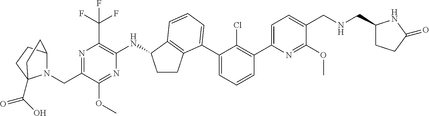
N1=C(CN2C3CCC2(C(O)=O)CC3)C(OC)=NC(NC2CCC3=C2C=CC=C3C2=CC=CC(C3=CC=C(CNCC4CCC(=O)N4)C(OC)=N3)=C2Cl)=C1C(F)(F)F
